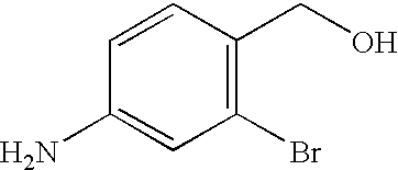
C1=CC(N)=CC(Br)=C1CO
